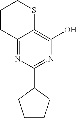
C12=NC(C3CCCC3)=NC(O)=C1SCCC2
